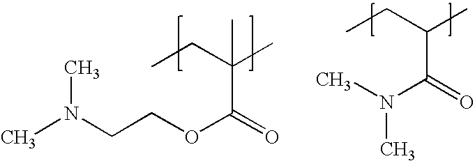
CN(CCOC(=O)C(C)(CC)C)C.CN(C(=O)C(C)CC)C
